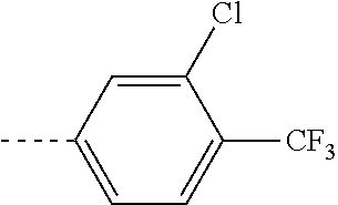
C1(Cl)=CC(C)=CC=C1[CF3]
